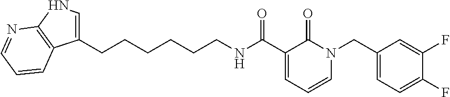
C1(CCCCCCNC(C2=CC=CN(CC3=CC=C(F)C(F)=C3)C2=O)=O)=CNC2=C1C=CC=N2
